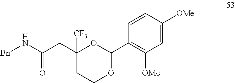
[Bn]NC(CC1([CF3])OC(C2=C([OMe])C=C([OMe])C=C2)OCC1)=O
